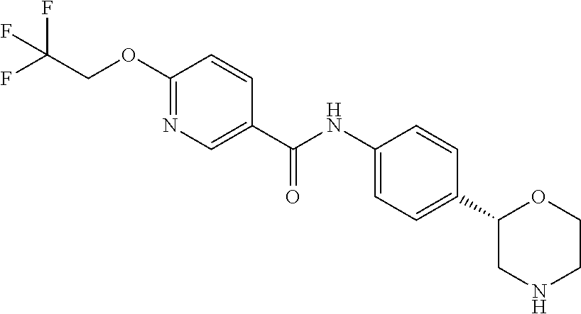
C1(OCC(F)(F)F)=NC=C(C(NC2=CC=C(C3CNCCO3)C=C2)=O)C=C1
